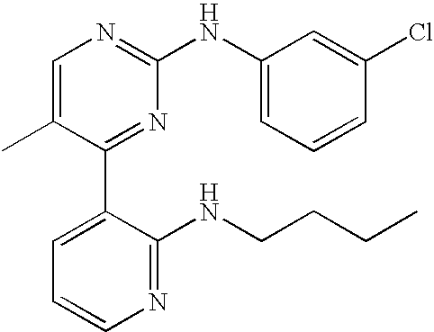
C1=C(C)C(C2=CC=CN=C2NCCCC)=NC(NC2=CC=CC(Cl)=C2)=N1
